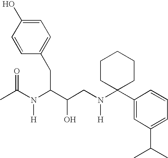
C1=CC(CC(C(CN(C2(C3=CC(C(C)C)=CC=C3)CCCCC2)[H])O)N(C(C)=O)[H])=CC=C1O
